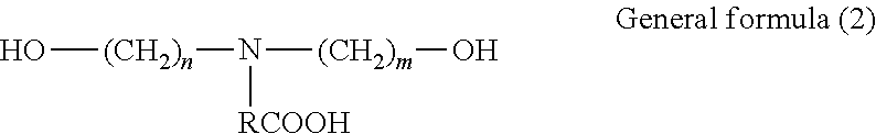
O[(CH2)n]N([(CH2)m]O)[RCOOH]
